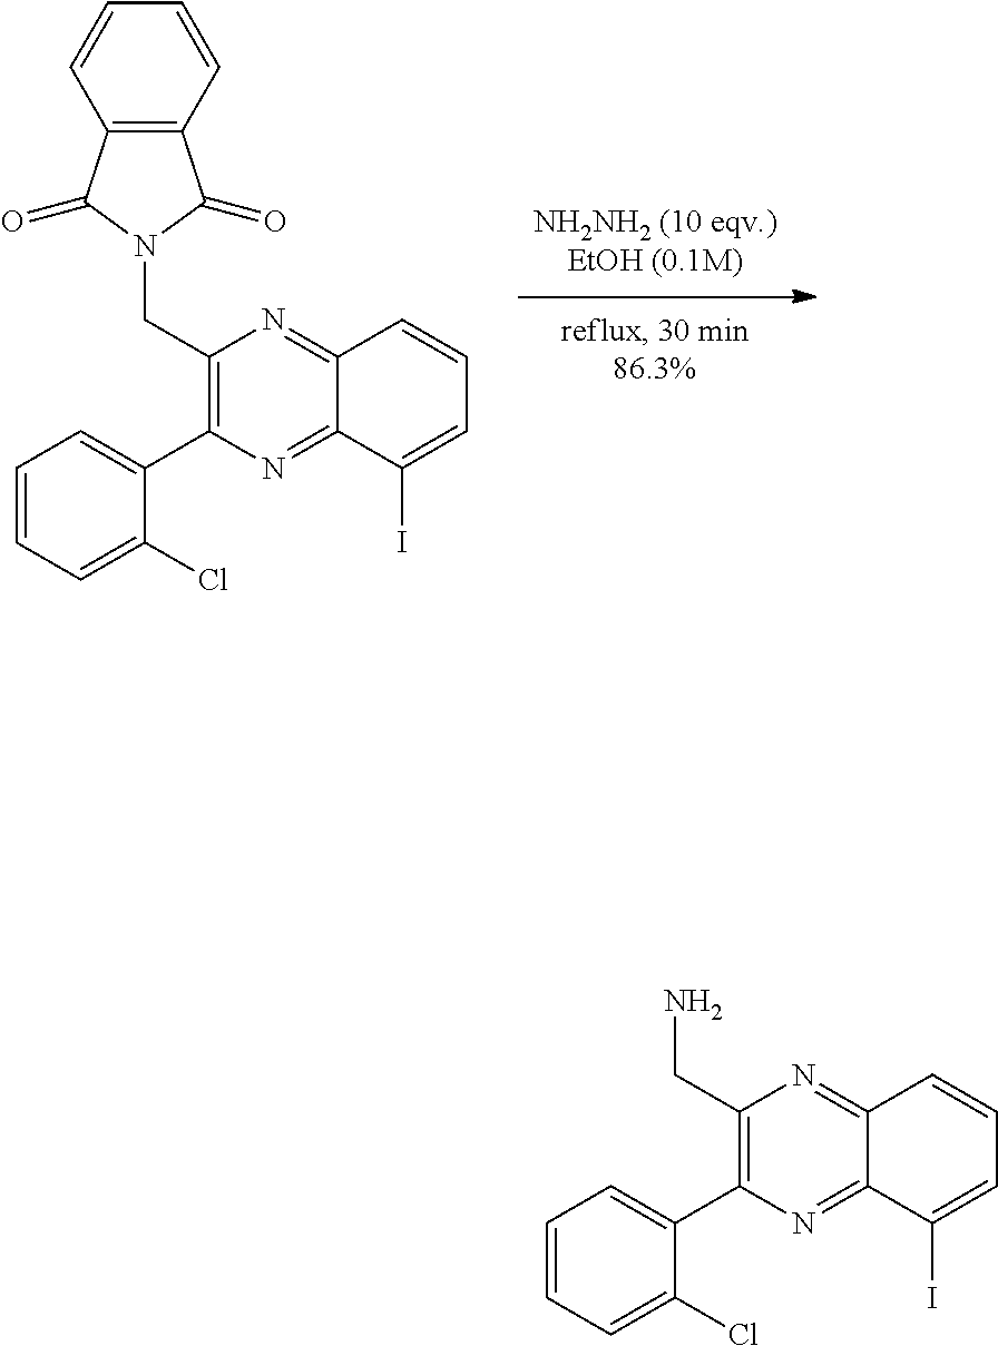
C12=NC(C3=CC=CC=C3Cl)=C(CN)N=C1C=CC=C2I.C12=NC(C3=CC=CC=C3Cl)=C(CN3C(=O)C4=C(C3=O)C=CC=C4)N=C1C=CC=C2I
